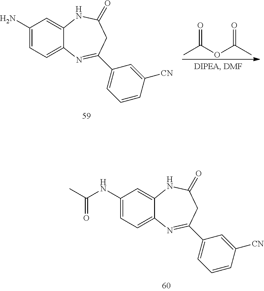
C1(NC(C)=O)=CC=C2C(=C1)NC(=O)CC(C1=CC=CC([CN])=C1)=N2.C1(N)=CC=C2C(=C1)NC(=O)CC(C1=CC=CC([CN])=C1)=N2.CC(OC(C)=O)=O
